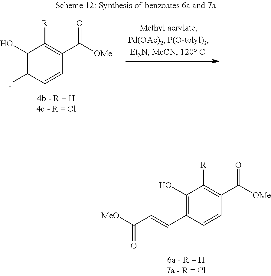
C1(O)=C(I)C=CC(C([OMe])=O)=C1[R].C1(O)=C(C=CC([MeO])=O)C=CC(C([OMe])=O)=C1[R]
